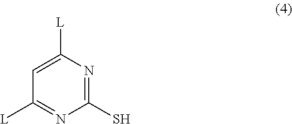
C1=C([L])N=C(S)N=C1[L]
